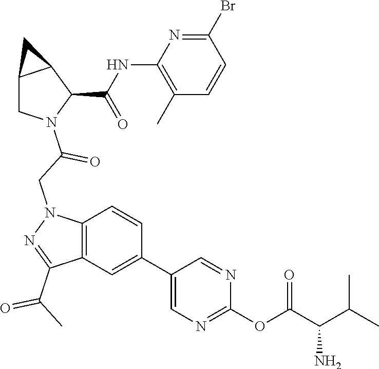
C1(Br)=NC(NC(C2C3C(CN2C(CN2N=C(C(=O)C)C4=C2C=CC(C2=CN=C(OC(C(C(C)C)N)=O)N=C2)=C4)=O)C3)=O)=C(C)C=C1
